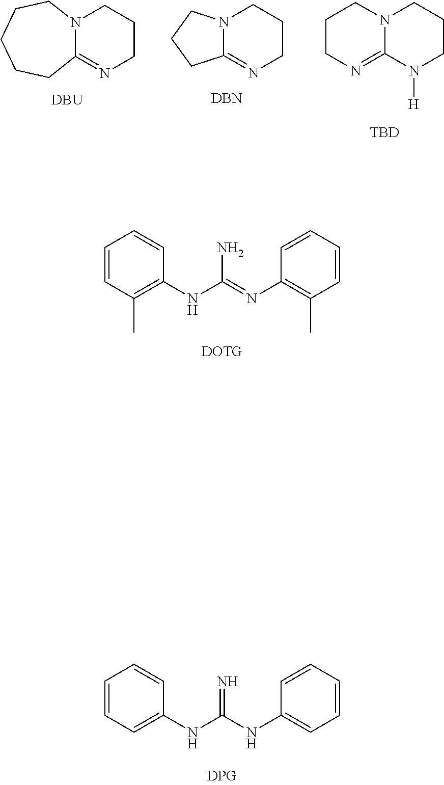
N12C(=NCCC1)CCCCC2.N12C(=NCCC1)CCC2.N12C(=NCCC1)N([H])CCC2.[DBU].[DBN].[TBD].C1=CC(C)=C(NC(=NC2=C(C)C=CC=C2)N)C=C1.[DOTG].C1=CC=C(NC(NC2=CC=CC=C2)=N)C=C1
